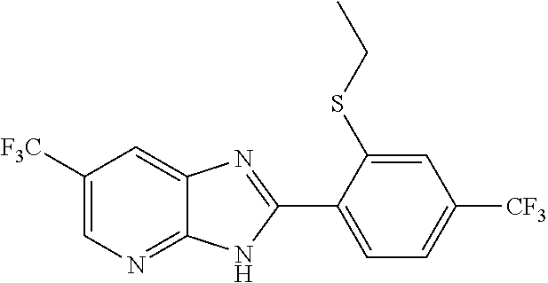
C1([F3C])=CN=C2C(=C1)N=C(C1=CC=C([CF3])C=C1SCC)N2
